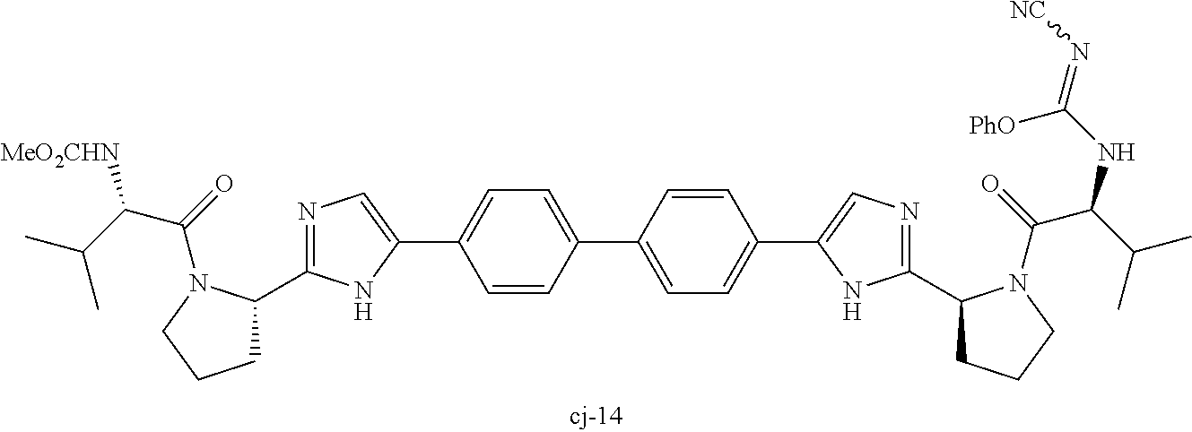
C1C(C2=NC=C(C3=CC=C(C4=CC=C(C5=CN=C(C6CCCN6C(=O)C(C(C)C)NC(=N[NC])[PhO])N5)C=C4)C=C3)N2)N(C(=O)C(C(C)C)[MeO2CHN])CC1
